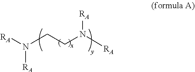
[RA]N(CCN([RA])[RA])[RA]
